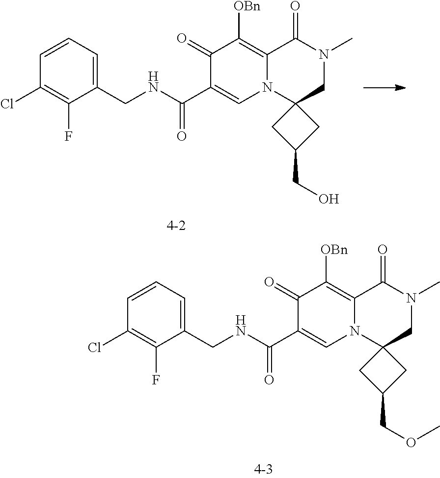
C1=CC(Cl)=C(F)C(CNC(C2=CN3C(=C([OBn])C2=O)C(=O)N(C)CC32CC(COC)C2)=O)=C1.C1=CC(Cl)=C(F)C(CNC(C2=CN3C(=C([OBn])C2=O)C(=O)N(C)CC32CC(CO)C2)=O)=C1
